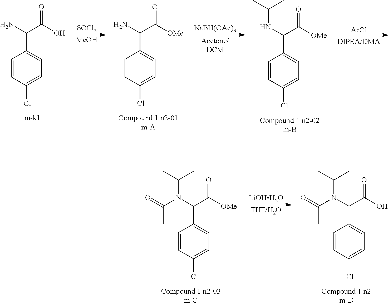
[SOCl2].[MeOH].C1=CC(Cl)=CC=C1C(N)C(O)=O.[NaBH(OAc)3].[Acetone/DCM].C1=CC(Cl)=CC=C1C(N)C([OMe])=O.C1=CC(Cl)=CC=C1C(NC(C)C)C([OMe])=O.[AcCl].C1=CC(Cl)=CC=C1C(N(C(C)C)C(=O)C)C(O)=O.C1=CC(Cl)=CC=C1C(N(C(C)C)C(=O)C)C([OMe])=O.[LiOHH2O].[THF/H2O]
